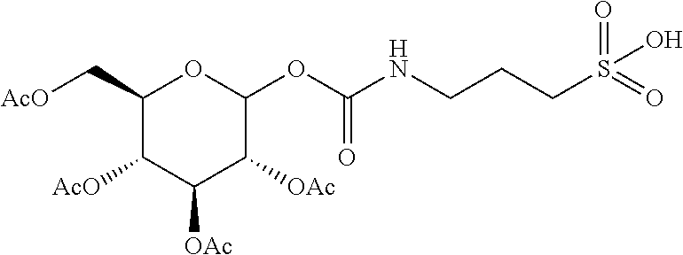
C1(C[AcO])C([AcO])C([OAc])C([OAc])C(OC(NCCCS(=O)(=O)O)=O)O1
